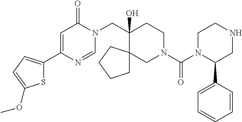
C1(C2=CC=C(OC)S2)=CC(=O)N(CC2(O)CCN(C(=O)N3C(C4=CC=CC=C4)CNCC3)CC23CCCC3)C=N1
